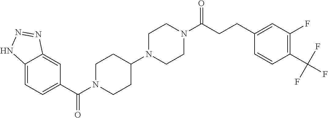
C12=CC=C(C(N3CCC(N4CCN(C(CCC5=CC(F)=C(C(F)(F)F)C=C5)=O)CC4)CC3)=O)C=C1N=NN2
